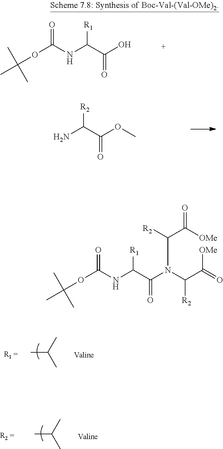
O(C(NC(C(O)=O)[R1])=O)C(C)(C)C.NC(C(OC)=O)[R2].CC(C)C.CC(C)C.O(C(NC(C(N(C([R2])C(=O)[OMe])C([R2])C([OMe])=O)=O)[R1])=O)C(C)(C)C
